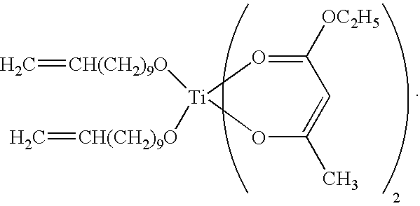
[Ti]1([CH(CH2)9O]=C)([CH(CH2)9O]=C)OC(C)=CC([OC2H5])=O1
